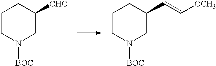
C1CN([BOC])CC([CHO])C1.C1CN([BOC])CC(C=C[OCH3])C1
